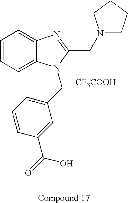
C1=CC=C2C(=C1)N=C(CN1CCCC1)N2CC1=CC=CC(C(=O)O)=C1.[CF3COOH]
